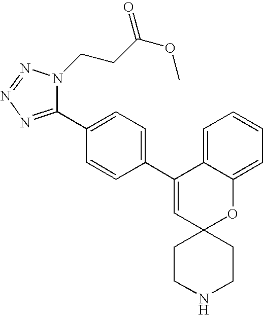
C1(C2=CC=C(C3=CC4(OC5=CC=CC=C35)CCNCC4)C=C2)=NN=NN1CCC(OC)=O
